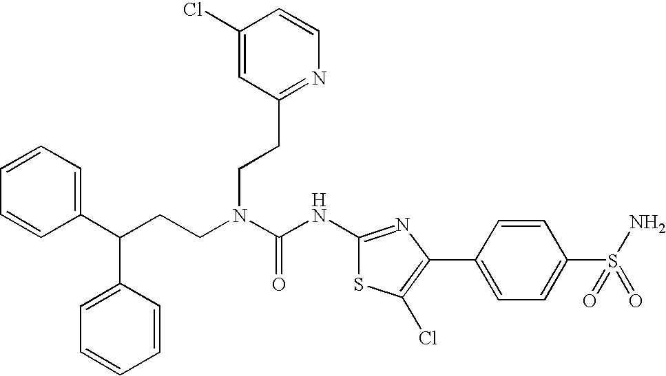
C1(C(CCN(C(NC2=NC(C3=CC=C(S(N)(=O)=O)C=C3)=C(Cl)S2)=O)CCC2=NC=CC(Cl)=C2)C2=CC=CC=C2)=CC=CC=C1
